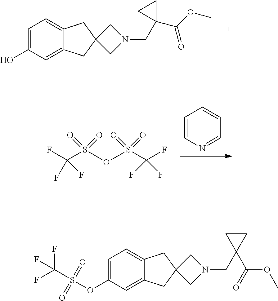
C1=C(O)C=C2C(=C1)CC1(C2)CN(CC2(C(OC)=O)CC2)C1.C1=CN=CC=C1.FC(S(=O)(=O)OS(C(F)(F)F)(=O)=O)(F)F.C1=C(OS(C(F)(F)F)(=O)=O)C=C2C(=C1)CC1(C2)CN(CC2(C(=O)OC)CC2)C1
